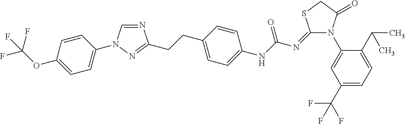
N1=CN(C2=CC=C(OC(F)(F)F)C=C2)N=C1CCC1=CC=C(NC(N=C2N(C3=CC(C(F)(F)F)=CC=C3C(C)C)C(=O)CS2)=O)C=C1
